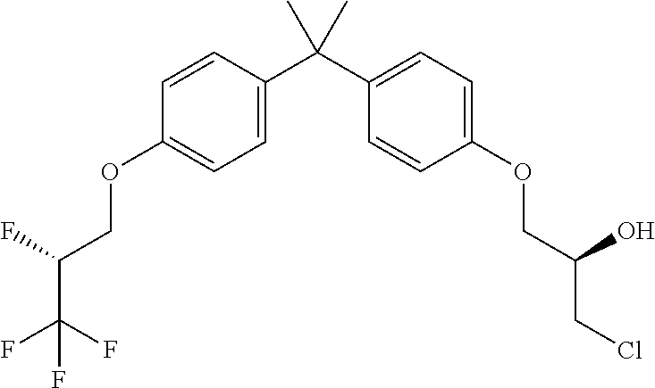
C1=C(C(C2=CC=C(OCC(CCl)O)C=C2)(C)C)C=CC(OCC(C(F)(F)F)F)=C1
